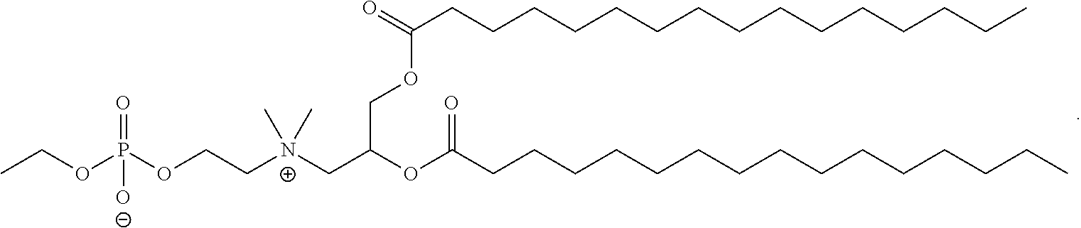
CCOP(OCC[N+](CC(OC(CCCCCCCCCCCCCCC)=O)COC(=O)CCCCCCCCCCCCCCC)(C)C)(=O)[O-]
